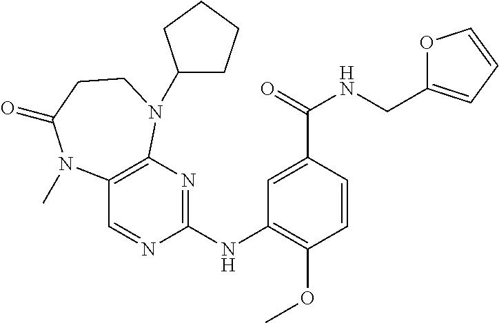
C1(NC2=NC3=C(C=N2)N(C)C(=O)CCN3C2CCCC2)=C(OC)C=CC(C(=O)NCC2=CC=CO2)=C1
